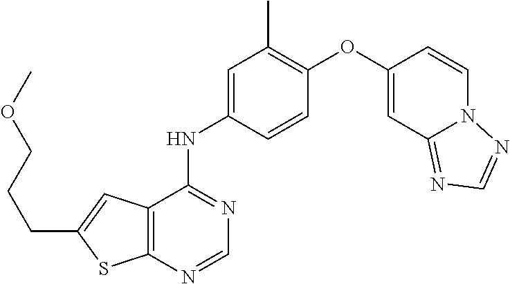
C12=C(C(NC3=CC(C)=C(OC4=CC5=NC=NN5C=C4)C=C3)=NC=N1)C=C(CCCOC)S2
